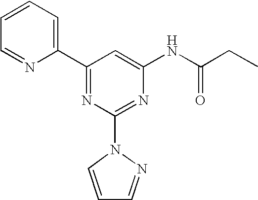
C1(C2=CC=CC=N2)=NC(N2C=CC=N2)=NC(NC(CC)=O)=C1
